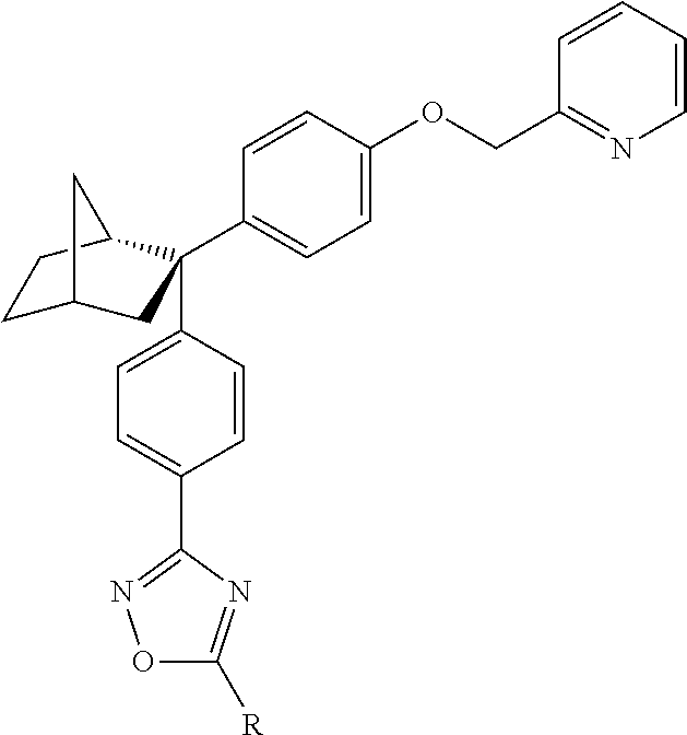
C1C2CC(C3=CC=C(OCC4=NC=CC=C4)C=C3)(C3=CC=C(C4=NOC([R])=N4)C=C3)C(C1)C2
